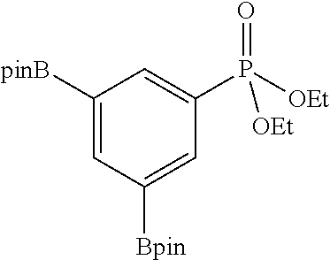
C1([pinB])=CC([Bpin])=CC(P([OEt])(=O)[OEt])=C1
